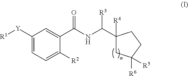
C1([Y][R1])=CC=C([R2])C(C(NC(C2([R4])CC([R6])([R5])CC2)[R3])=O)=C1
